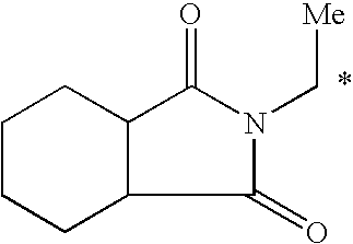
C1CCC2C(C1)C(=O)N(C[Me])C2=O
